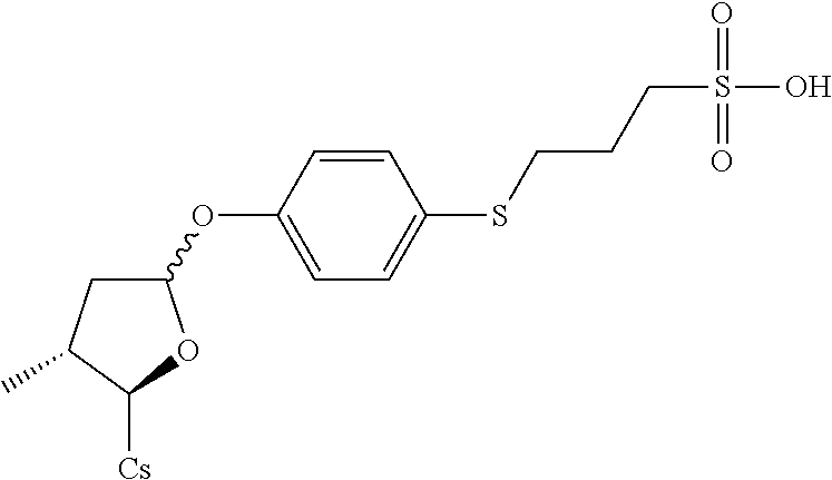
C1(OC2=CC=C(SCCCS(O)(=O)=O)C=C2)CC(C)C([Cs])O1
